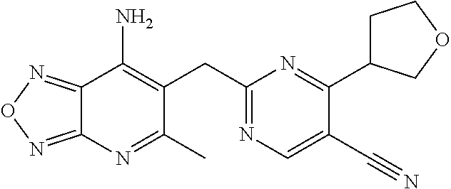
C12=NON=C1N=C(C)C(CC1=NC=C(C#N)C(C3CCOC3)=N1)=C2N
